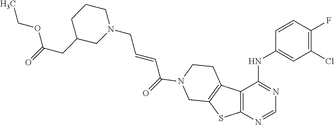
N1(CC=CC(=O)N2CCC3=C(SC4=C3C(NC3=CC(Cl)=C(F)C=C3)=NC=N4)C2)CCCC(CC(=O)OCC)C1
